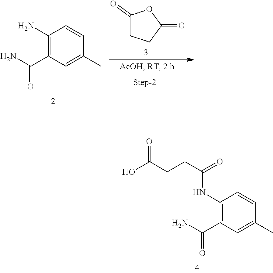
C1(NC(CCC(O)=O)=O)=C(C(N)=O)C=C(C)C=C1.C1(N)=C(C(N)=O)C=C(C)C=C1.C1(=O)CCC(=O)O1
